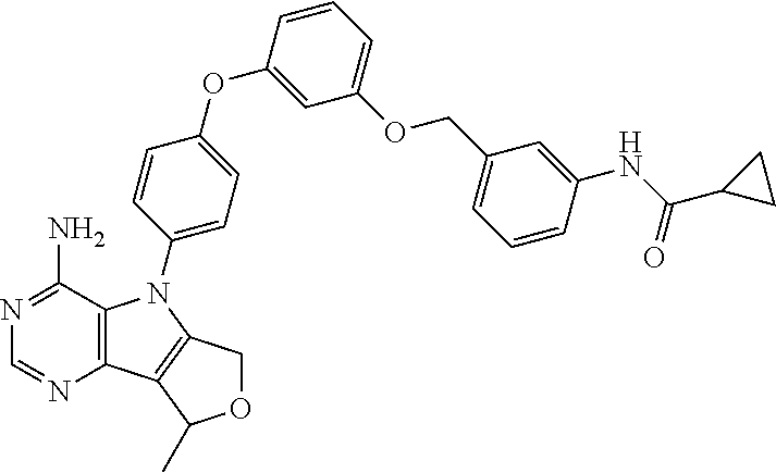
C12=C(C(N)=NC=N1)N(C1=CC=C(OC3=CC(OCC4=CC=CC(NC(C5CC5)=O)=C4)=CC=C3)C=C1)C1=C2C(C)OC1
